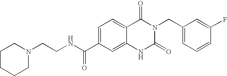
N1(CCNC(C2=CC=C3C(=C2)NC(=O)N(CC2=CC=CC(F)=C2)C3=O)=O)CCCCC1
